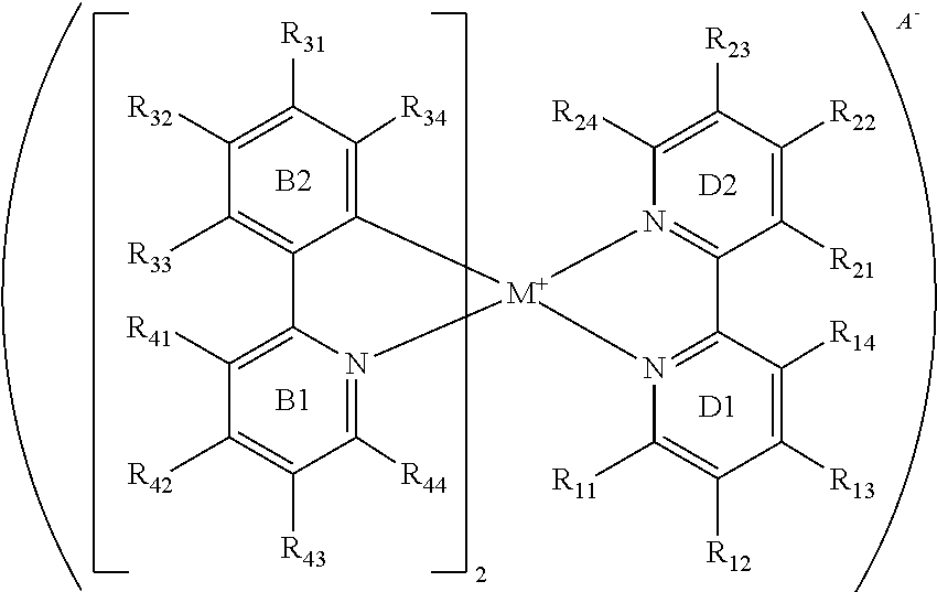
C12=C([R41])C([R42])=C([R43])C([R44])=N1[M+]1(N3=C(C4=N1C([R24])=C([R23])C([R22])=C4[R21])C([R14])=C([R13])C([R12])=C3[R11])C1=C([R34])C([R31])=C([R32])C([R33])=C21.[B2].[B1].[D2].[D1].[A-]
